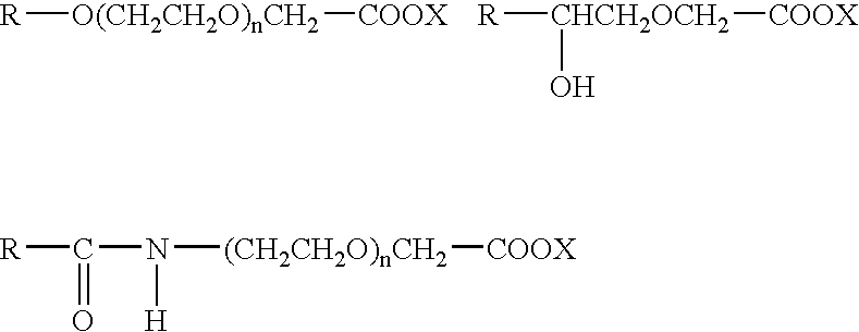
[R][O(CH2CH2O)nCH2][COOX].[R][CHCH2OCH2]([COOX])O.[R]C(N([(CH2CH2O)nCH2][COOX])[H])=O
